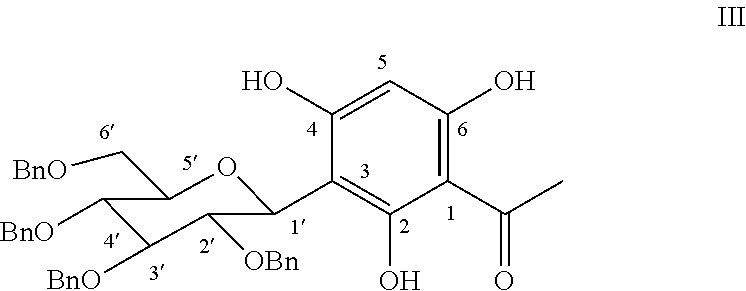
C1([BnO])C([BnO])C([OBn])C(C2=C(O)C(C(C)=O)=C(O)C=C2O)OC1C[BnO]
